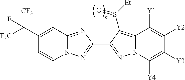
N12C(=NC(C3=NN4C(=C3S([Et])=O)C([Y1])=C([Y2])C([Y3])=C4[Y4])=N1)C=C(C([F3C])([CF3])F)C=C2
